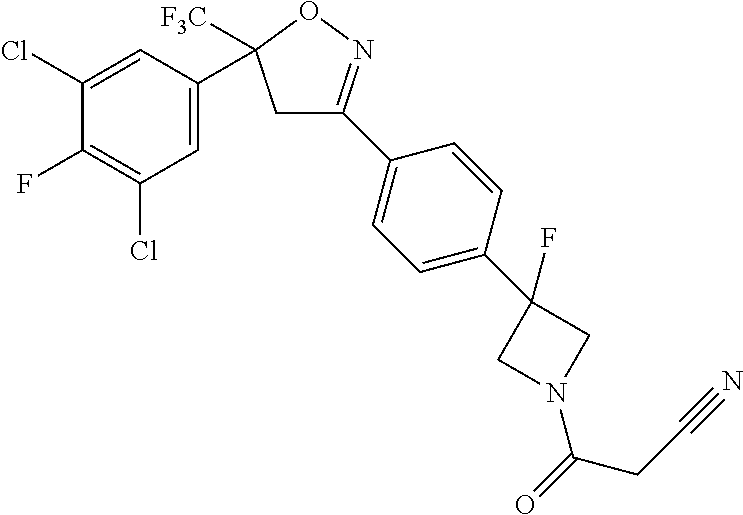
C1=C(C2([F3C])CC(C3=CC=C(C4(F)CN(C(=O)CC#N)C4)C=C3)=NO2)C=C(Cl)C(F)=C1Cl
